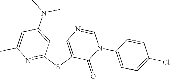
C12=C(SC3=NC(C)=CC(N(C)C)=C13)C(=O)N(C1=CC=C(Cl)C=C1)C=N2
